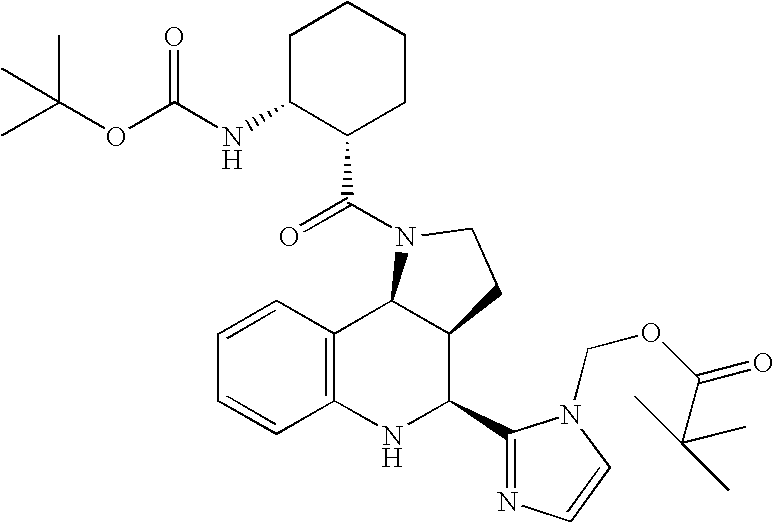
C1=CC2=C(C=C1)NC(C1=NC=CN1COC(=O)C(C)(C)C)C1C2N(C(C2C(NC(OC(C)(C)C)=O)CCCC2)=O)CC1
